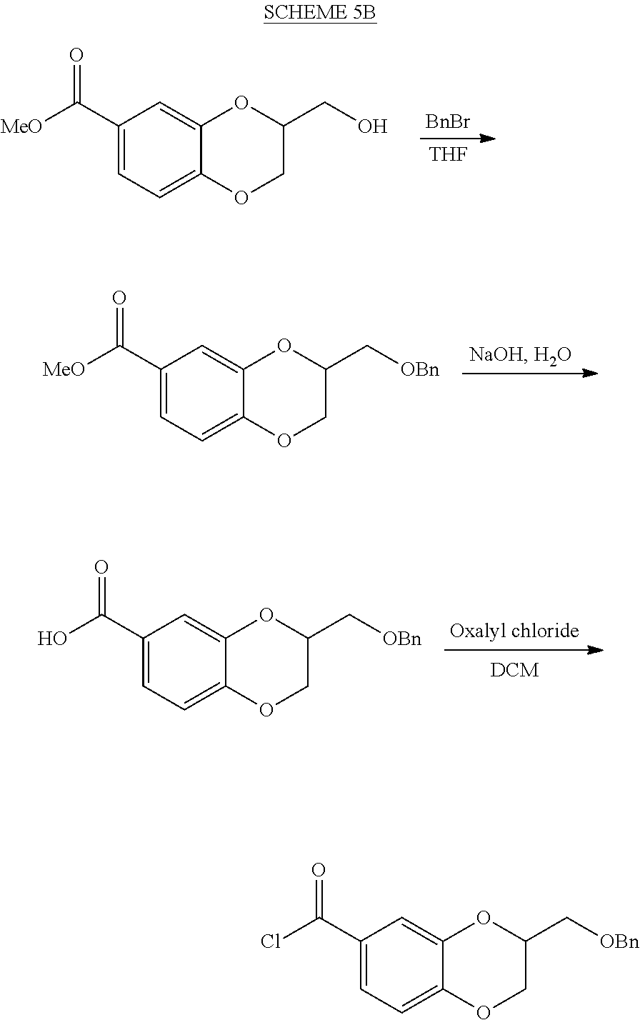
C1(C(=O)[MeO])=CC=C2C(=C1)OC(CO)CO2.[BnBr].[THF].C1(C(=O)[MeO])=CC=C2C(=C1)OC(C[OBn])CO2.[Oxalyl chloride].C1(C(=O)O)=CC=C2C(=C1)OC(C[OBn])CO2.C1(C(=O)Cl)=CC=C2C(=C1)OC(C[OBn])CO2
